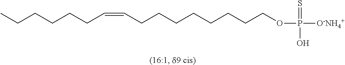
C(CCCCCCCCOP([O-NH4+])(=S)O)=CCCCCCC
